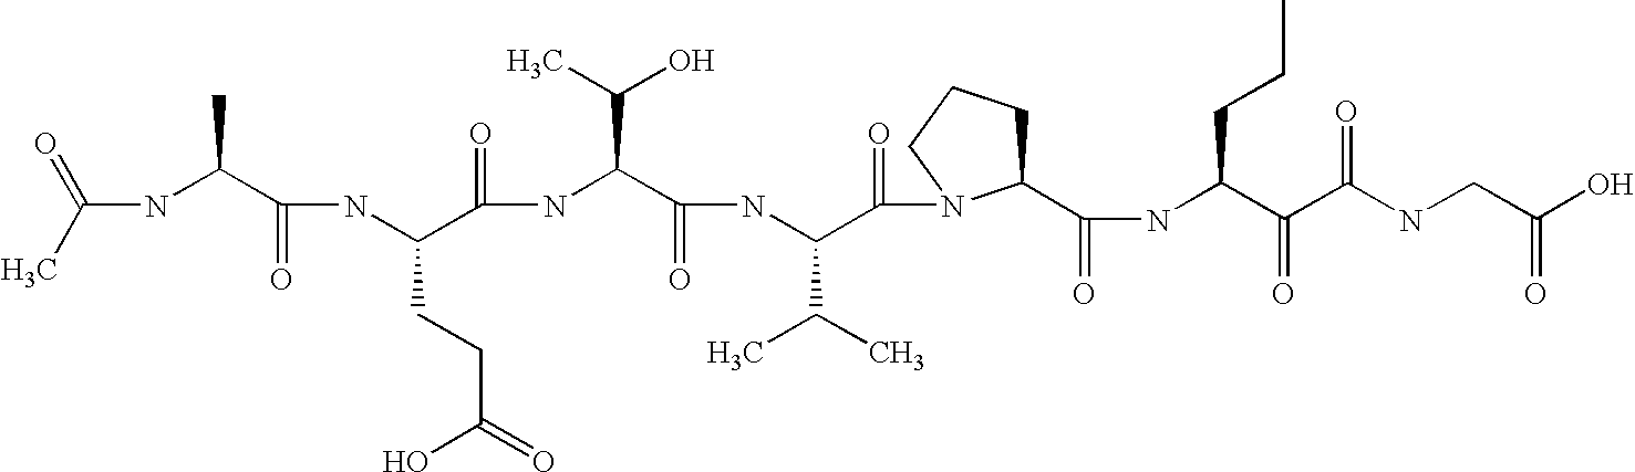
CC(=O)NC(C(NC(C(NC(C(NC(C(=O)N1C(C(NC(C(C(NCC(O)=O)=O)=O)CCC)=O)CCC1)C(C)C)=O)C(O)C)=O)CCC(O)=O)=O)C
